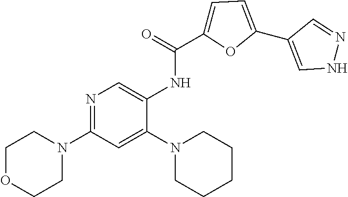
C1OCCN(C2=NC=C(NC(=O)C3=CC=C(C4=CNN=C4)O3)C(N3CCCCC3)=C2)C1
